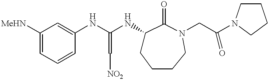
C1=C([MeHN])C=C(NC(NC2CCCCN(CC(N3CCCC3)=O)C2=O)=C[NO2])C=C1
